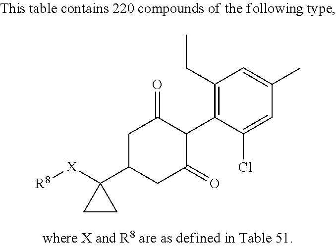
C1(CC)=C(C2C(=O)CC(C3([X][R8])CC3)CC2=O)C(Cl)=CC(C)=C1
